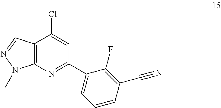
C12=C(N=C(C3=CC=CC(C#N)=C3F)C=C1Cl)N(C)N=C2
